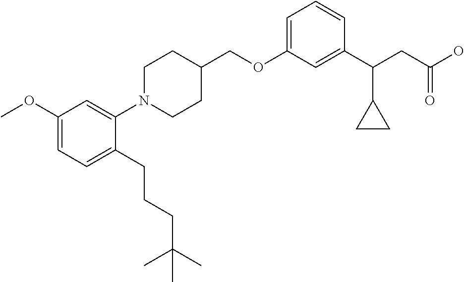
C1(OCC2CCN(C3=CC(OC)=CC=C3CCCC(C)(C)C)CC2)=CC=CC(C(CC(O)=O)C2CC2)=C1
